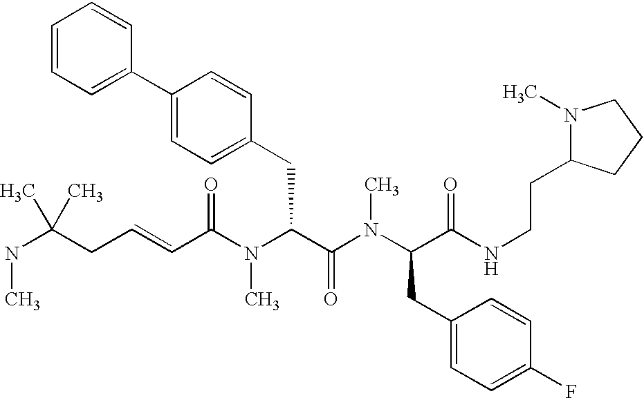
N(C(CC=CC(N(C(C(N(C(CC1=CC=C(F)C=C1)C(NCCC1N(C)CCC1)=O)C)=O)CC1=CC=C(C2=CC=CC=C2)C=C1)C)=O)(C)C)C
